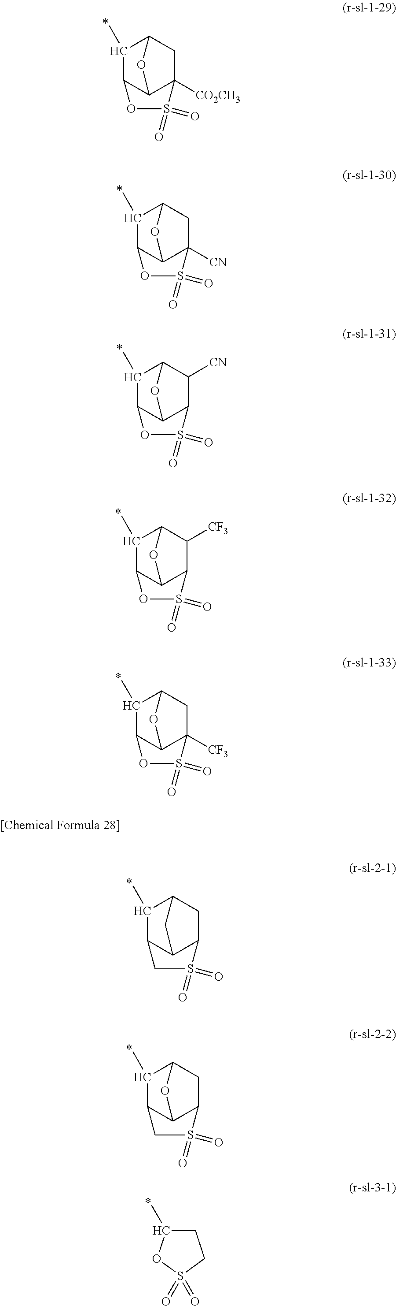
C1(C)C2C3C([CO2CH3])(CC1O3)S(=O)(=O)O2.C1(C)C2C3C([CN])(CC1O3)S(=O)(=O)O2.C1(C)C2C3C(C([CN])C1O3)S(=O)(=O)O2.C1(C)C2C3C(C([CF3])C1O3)S(=O)(=O)O2.C1(C)C2C3C([CF3])(CC1O3)S(=O)(=O)O2.C1(C)C2C3C(CC1C3)S(=O)(=O)C2.C1(C)C2C3C(CC1O3)S(=O)(=O)C2.C1(C)CCS(=O)(=O)O1
